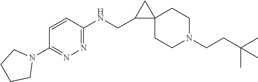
C1N(CCC(C)(C)C)CCC2(C1)C(CNC1=NN=C(N3CCCC3)C=C1)C2
